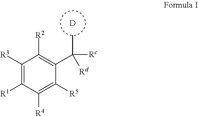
C1([R3])=C([R1])C([R4])=C([R5])C(C(C)([Rc])[Rd])=C1[R2].[D]
